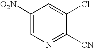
C1([O2N])=CN=C([CN])C(Cl)=C1
